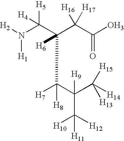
N([H1])([H2])C(C(C(C(C([H13])([H15])[H14])(C([H12])([H10])[H11])[H9])([H7])[H8])([H6])C(C(O)=O)([H16])[H17])([H5])[H4]
